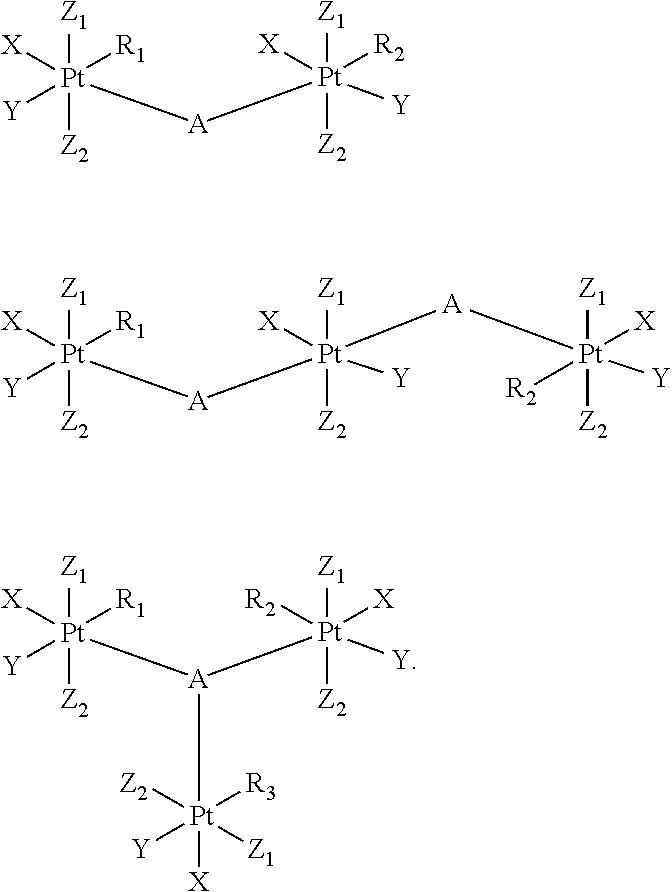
[Z1][Pt]([Z2])([X])([Y])([R1])[A][Pt]([Z1])([Z2])([X])([R2])[Y].[Z1][Pt]([Z2])([X])([Y])([R1])[A][Pt]([Z1])([Z2])([X])([Y])[A][Pt]([Z1])([Z2])([X])([Y])[R2].[Z1][Pt]([Z2])([X])([Y])([R1])[A]([Pt]([Z1])([Z2])([R2])([X])[Y])[Pt]([X])([Z2])([Y])([R3])[Z1]
